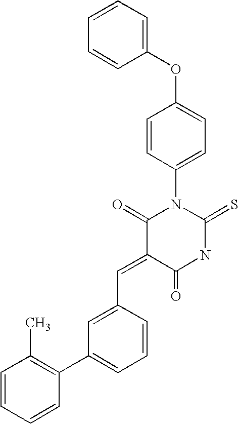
C1=CC=CC(OC2=CC=C(N3C(=O)C(=CC4=CC(C5=C(C)C=CC=C5)=CC=C4)C(=O)NC3=S)C=C2)=C1
